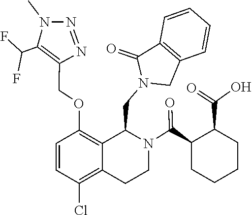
C1(COC2=C3C(CN4C(=O)C5=C(C=CC=C5)C4)N(C(C4CCCCC4C(=O)O)=O)CCC3=C(Cl)C=C2)=C(C(F)F)N(C)N=N1
